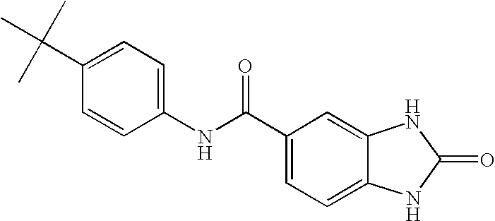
C1=C(C(NC2=CC=C(C(C)(C)C)C=C2)=O)C=C2C(=C1)NC(=O)N2
